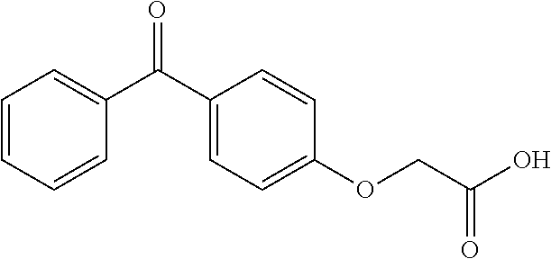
C1=CC=CC(C(C2=CC=C(OCC(O)=O)C=C2)=O)=C1
